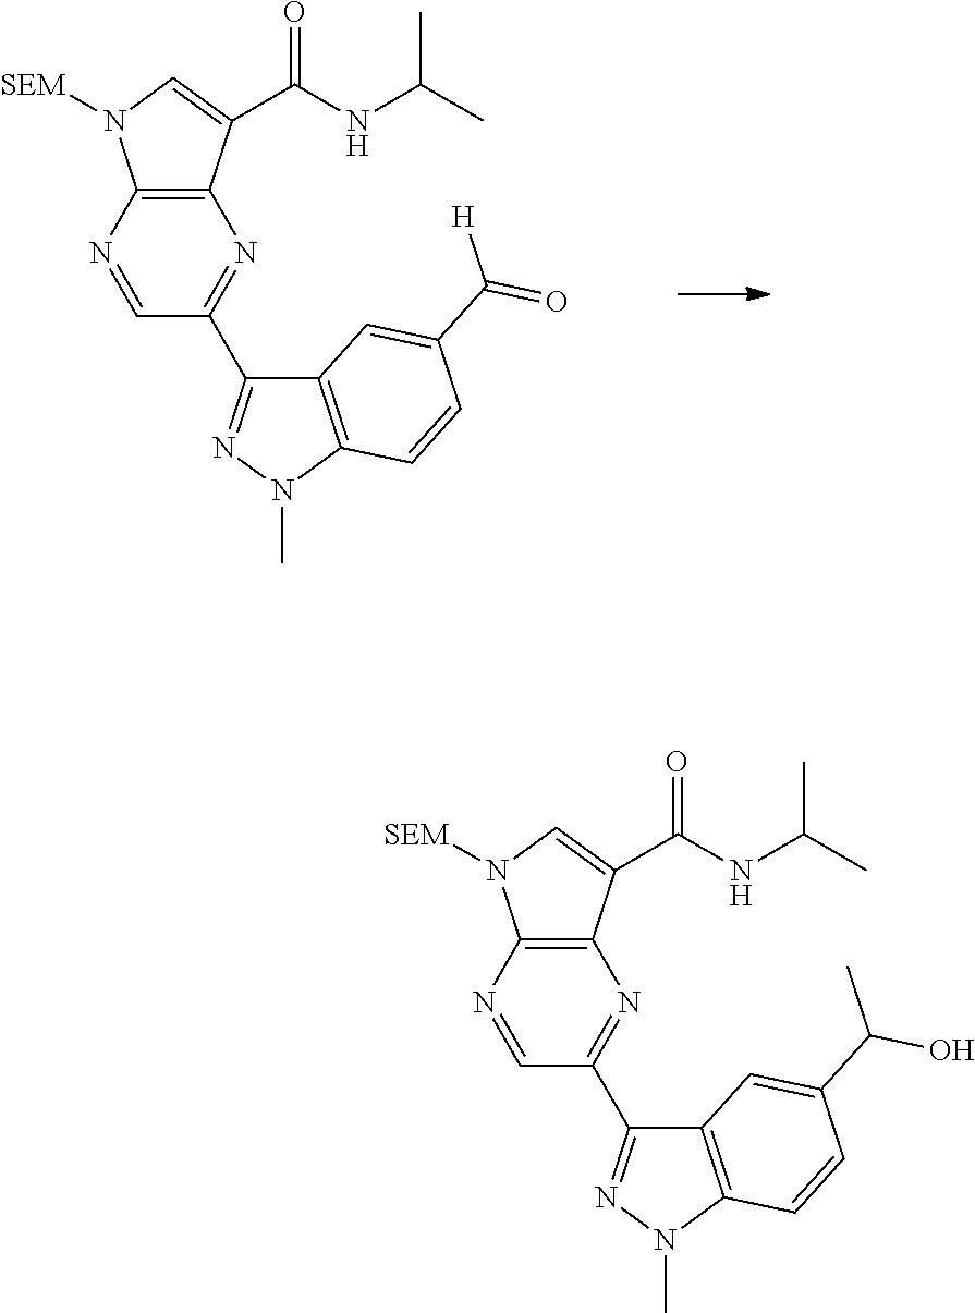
C12=C(C(C(NC(C)C)=O)=CN1[SEM])N=C(C1=NN(C)C3=C1C=C(C(=O)[H])C=C3)C=N2.C12=C(C(C(NC(C)C)=O)=CN1[SEM])N=C(C1=NN(C)C3=C1C=C(C(O)C)C=C3)C=N2
